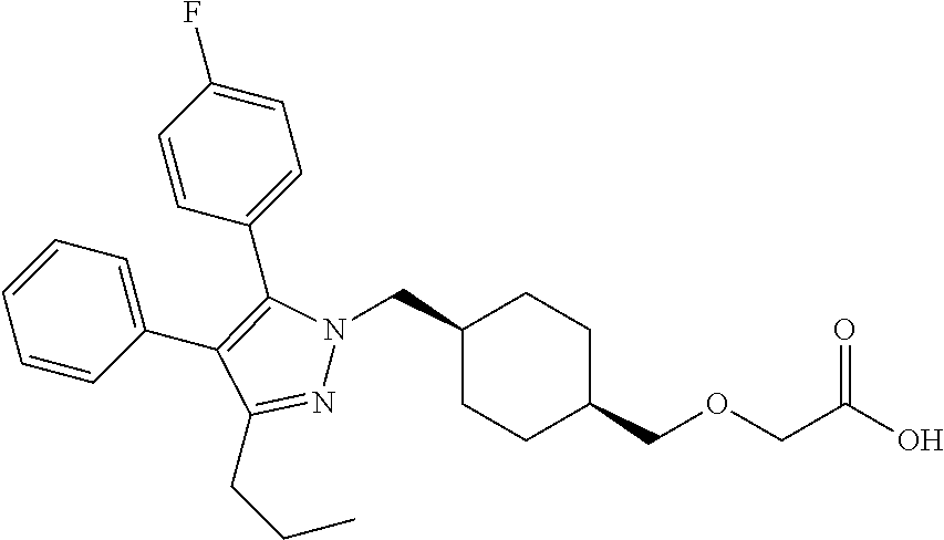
C1(CN2N=C(CCC)C(C3=CC=CC=C3)=C2C2=CC=C(F)C=C2)CCC(COCC(O)=O)CC1
